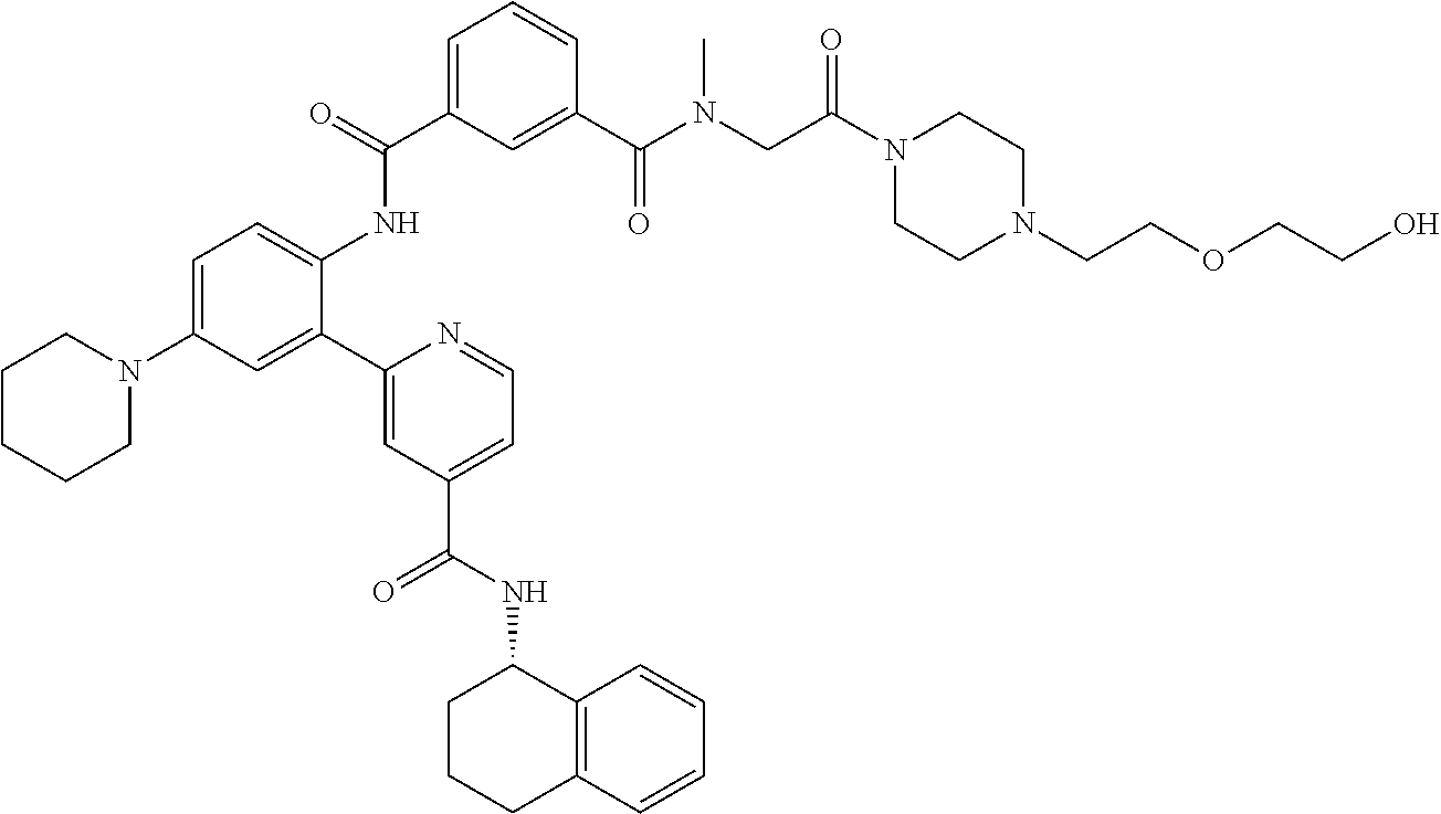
C1=C(C(NC2=CC=C(N3CCCCC3)C=C2C2=CC(C(NC3CCCC4=C3C=CC=C4)=O)=CC=N2)=O)C=C(C(N(CC(N2CCN(CCOCCO)CC2)=O)C)=O)C=C1
